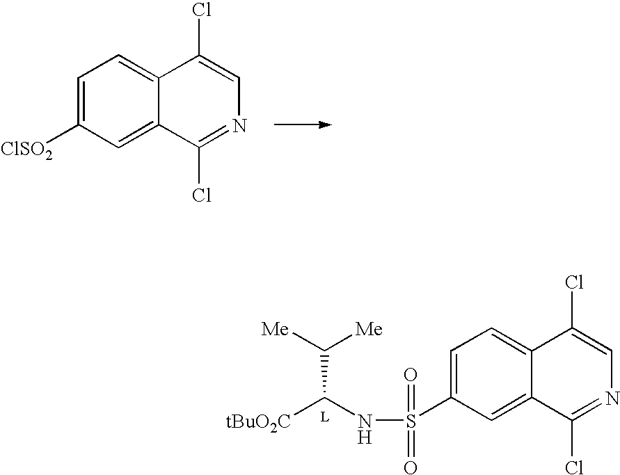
C1=C([ClSO2])C=C2C(=C1)C(Cl)=CN=C2Cl.N(C(C([Me])[Me])[tBuO2C])S(C1=CC=C2C(=C1)C(Cl)=NC=C2Cl)(=O)=O.[L]
